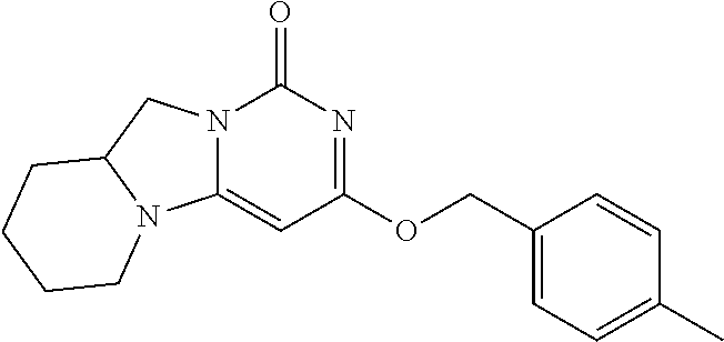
C1(C)=CC=C(COC2=NC(=O)N3C(=C2)N2C(C3)CCCC2)C=C1
